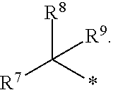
[R8]C(*)([R7])[R9]
